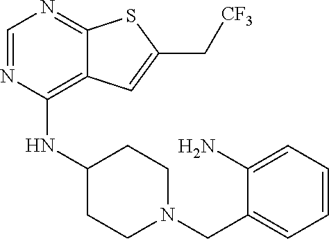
C1=NC(NC2CCN(CC3=CC=CC=C3N)CC2)=C2C(=N1)SC(C[CF3])=C2
